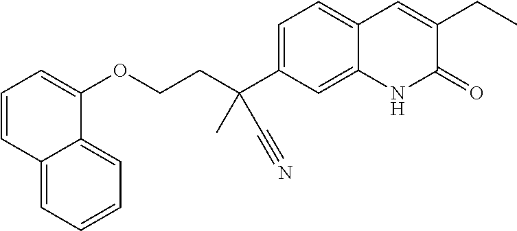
C(COC1=CC=CC2=CC=CC=C12)C(C1=CC=C2C(=C1)NC(=O)C(CC)=C2)(C)C#N
